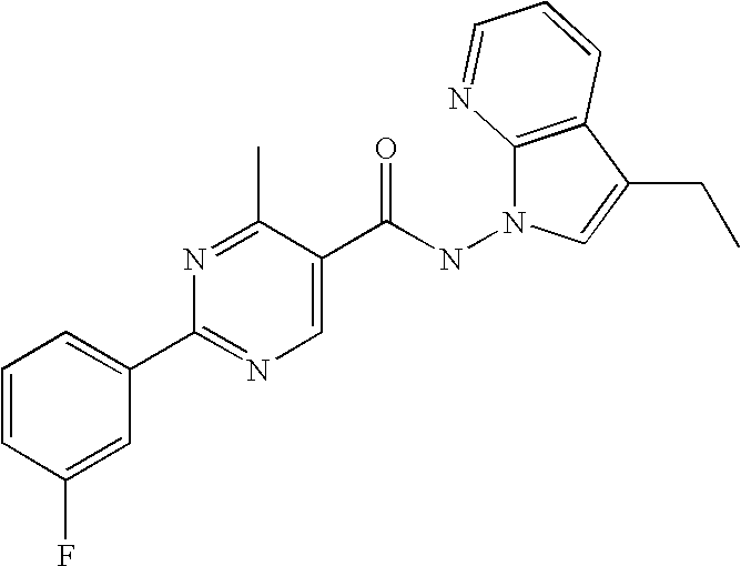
N(C(C1=CN=C(C2=CC=CC(F)=C2)N=C1C)=O)N1C2=C(C(CC)=C1)C=CC=N2
